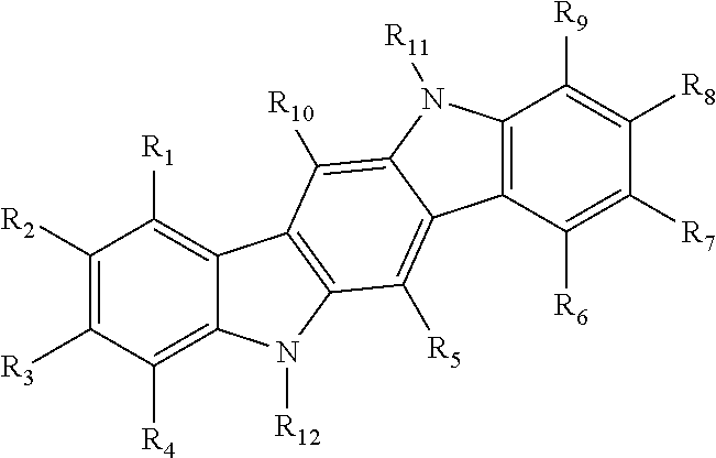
C1([R2])=C([R3])C([R4])=C2C(=C1[R1])C1=C(N2[R12])C([R5])=C2C3=C(C([R9])=C([R8])C([R7])=C3[R6])N([R11])C2=C1[R10]
